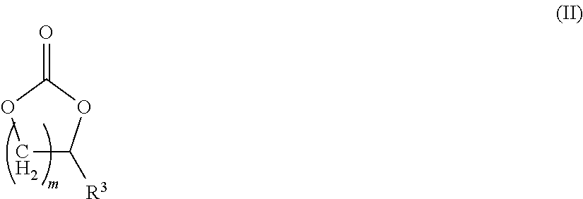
C1C([R3])OC(=O)O1
